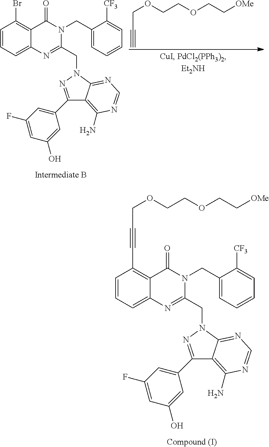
C1=CC=C2C(=C1Br)C(=O)N(CC1=CC=CC=C1[CF3])C(CN1N=C(C3=CC(F)=CC(O)=C3)C3=C(N)N=CN=C13)=N2.C(OCCOCC[OMe])C#C.C1=CC=C2C(=C1C#CCOCCOCC[OMe])C(=O)N(CC1=CC=CC=C1[CF3])C(CN1N=C(C3=CC(F)=CC(O)=C3)C3=C(N)N=CN=C13)=N2
